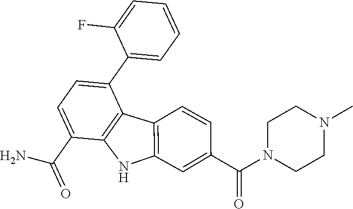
C1(F)=CC=CC=C1C1=CC=C(C(=O)N)C2=C1C1=C(N2)C=C(C(N2CCN(C)CC2)=O)C=C1
